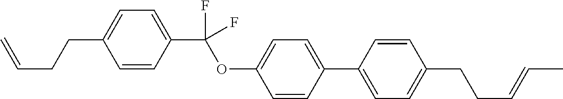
C1=CC(C(OC2=CC=C(C3=CC=C(CCC=CC)C=C3)C=C2)(F)F)=CC=C1CCC=C
